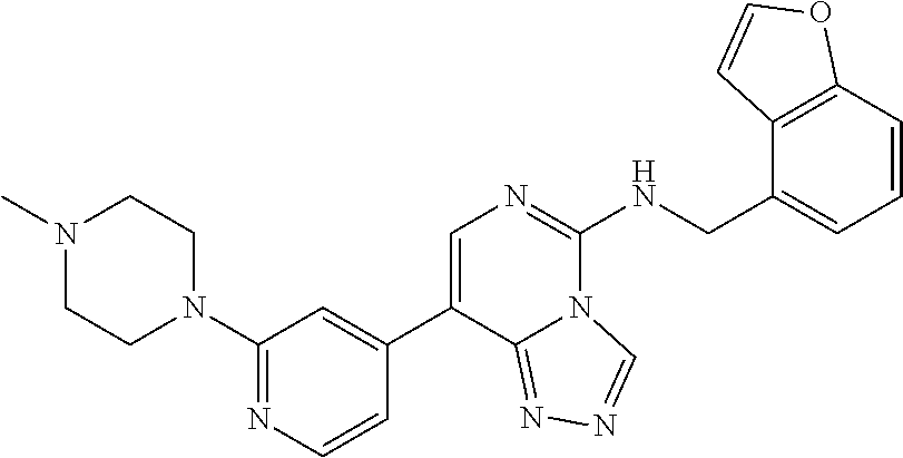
N1(C)CCN(C2=NC=CC(C3=CN=C(NCC4=CC=CC5=C4C=CO5)N4C3=NN=C4)=C2)CC1
